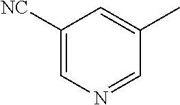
C1([NC])=CN=CC(C)=C1
